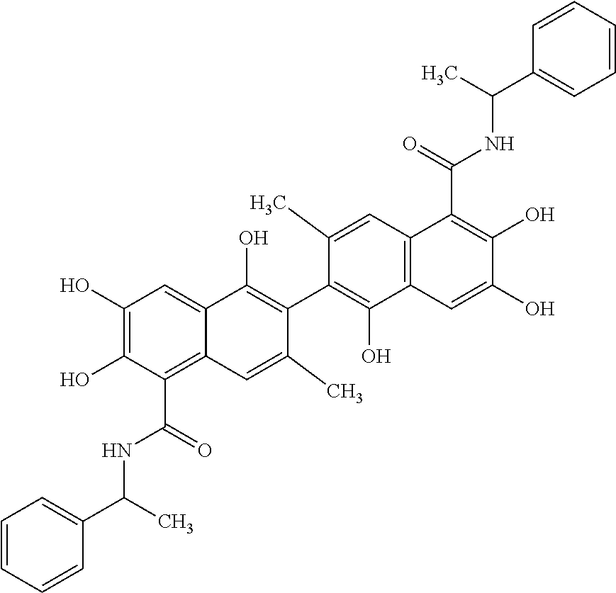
C1(O)=C(O)C(C(=O)NC(C2=CC=CC=C2)C)=C2C(=C1)C(O)=C(C1=C(O)C3=C(C=C1C)C(C(=O)NC(C1=CC=CC=C1)C)=C(O)C(O)=C3)C(C)=C2
